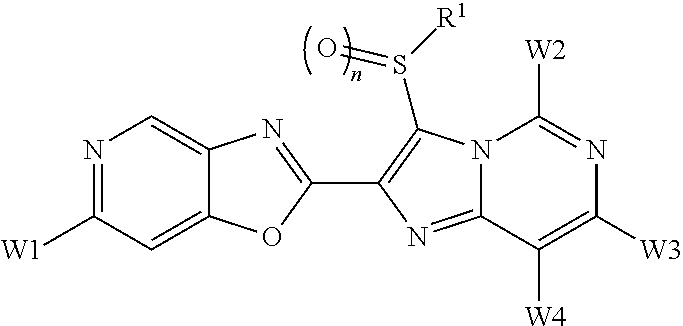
C12=CC([W1])=NC=C1N=C(C1=C(S([R1])=O)N3C(=N1)C([W4])=C([W3])N=C3[W2])O2
